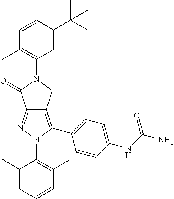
C1(C)=CC=CC(C)=C1N1C(C2=CC=C(NC(N)=O)C=C2)=C2C(=N1)C(=O)N(C1=C(C)C=CC(C(C)(C)C)=C1)C2
